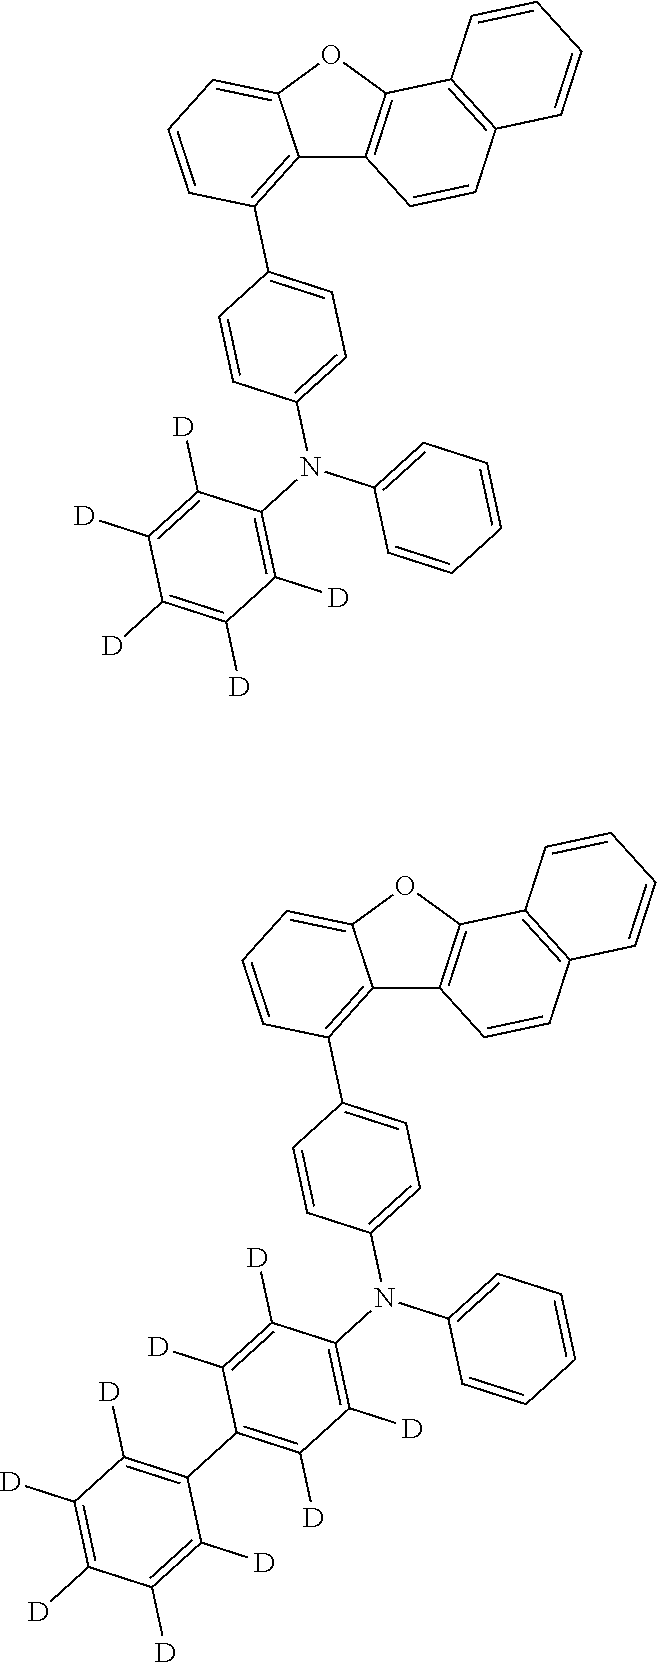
C1=CC(N(C2=C([D])C([D])=C([D])C([D])=C2[D])C2=CC=CC=C2)=CC=C1C1=C2C(=CC=C1)OC1=C2C=CC2=C1C=CC=C2.C1=CC(N(C2=C([D])C([D])=C(C3=C([D])C([D])=C([D])C([D])=C3[D])C([D])=C2[D])C2=CC=CC=C2)=CC=C1C1=C2C(=CC=C1)OC1=C2C=CC2=C1C=CC=C2
